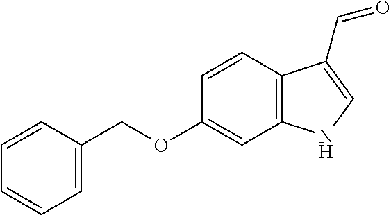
C1(OCC2=CC=CC=C2)=CC2=C(C=C1)C(C=O)=CN2
